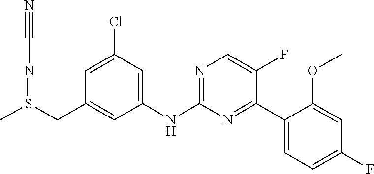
C1(Cl)=CC(CS(C)=NC#N)=CC(NC2=NC=C(F)C(C3=CC=C(F)C=C3OC)=N2)=C1
